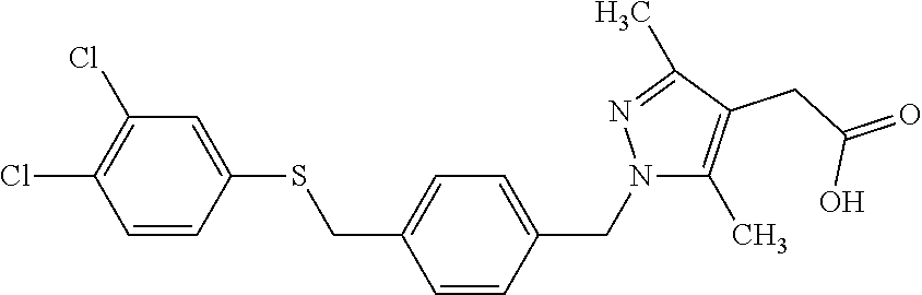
C1=CC(SCC2=CC=C(CN3C(C)=C(CC(=O)O)C(C)=N3)C=C2)=CC(Cl)=C1Cl
